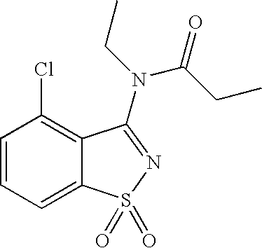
C1=CC=C2C(=C1Cl)C(N(CC)C(CC)=O)=NS2(=O)=O
